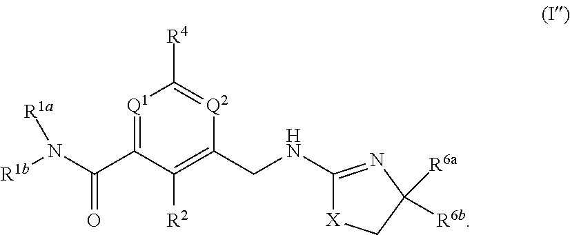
C1(NCC2=C([R2])C(C(N([R1b])[R1a])=O)=[Q1]C([R4])=[Q2]2)=NC([R6a])([R6b])C[X]1
